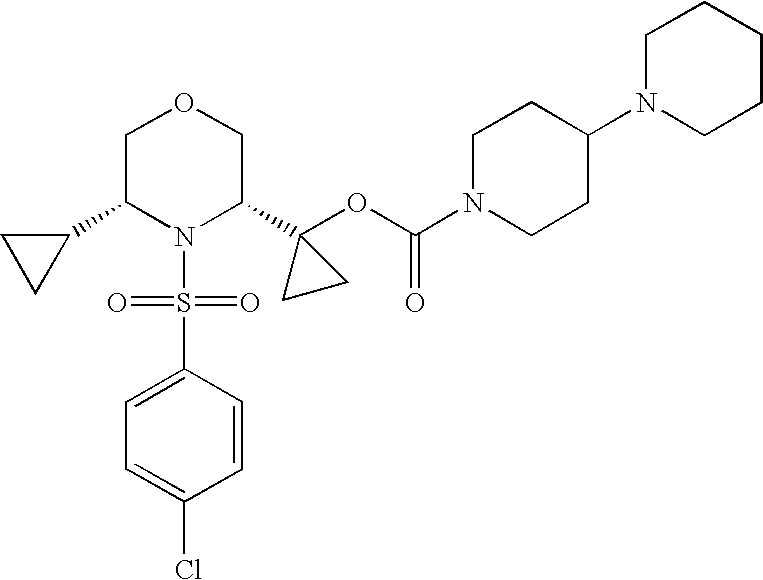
C1(C2N(S(=O)(=O)C3=CC=C(Cl)C=C3)C(C3(OC(=O)N4CCC(N5CCCCC5)CC4)CC3)COC2)CC1
